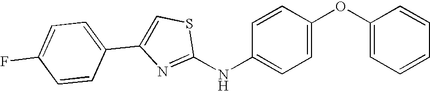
C1(F)=CC=C(C2=CSC(NC3=CC=C(OC4=CC=CC=C4)C=C3)=N2)C=C1
